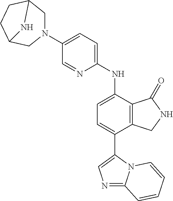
C1(N2CC3CCC(C2)N3)=CC=C(NC2=CC=C(C3=CN=C4N3C=CC=C4)C3=C2C(=O)NC3)N=C1
